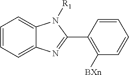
C1=CC=C2C(=C1)N([R1])C(C1=C([BXn])C=CC=C1)=N2
